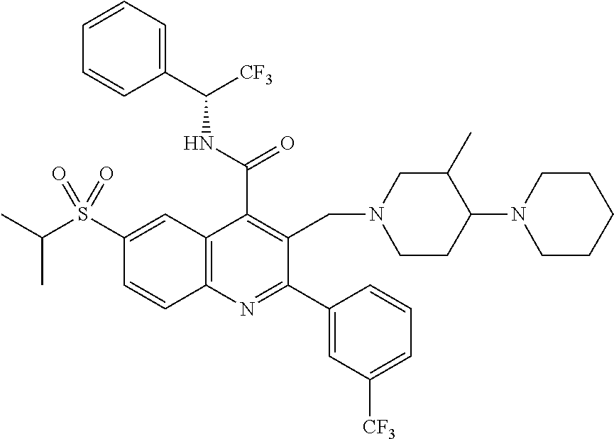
C1(C(NC([CF3])C2=CC=CC=C2)=O)=C(CN2CCC(N3CCCCC3)C(C)C2)C(C2=CC([CF3])=CC=C2)=NC2=C1C=C(S(C(C)C)(=O)=O)C=C2
